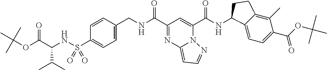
C(=O)(NC1C2=CC=C(C(OC(C)(C)C)=O)C(C)=C2CC1)C1=CC(C(=O)NCC2=CC=C(S(=O)(=O)NC(C(OC(C)(C)C)=O)C(C)C)C=C2)=NC2=CC=NN21
